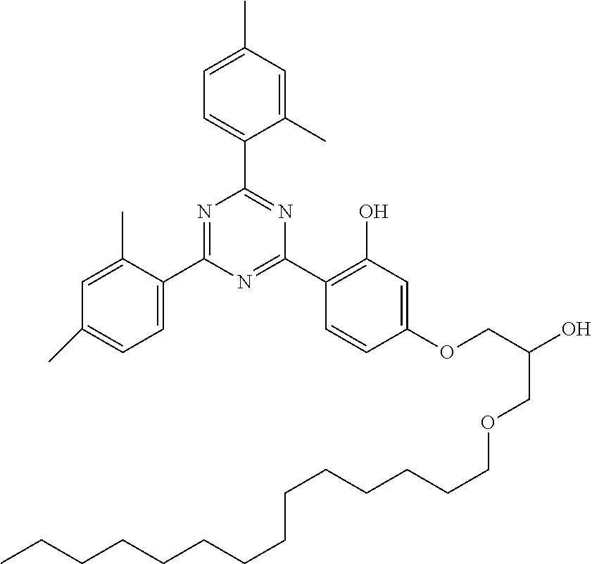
C1=C(C)C=C(C)C(C2=NC(C3=C(O)C=C(OCC(O)COCCCCCCCCCCCCCC)C=C3)=NC(C3=CC=C(C)C=C3C)=N2)=C1
